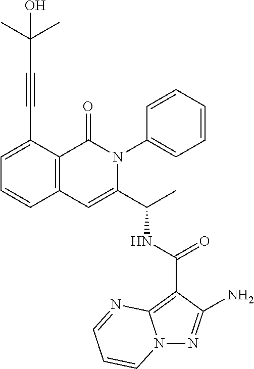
N12N=C(N)C(C(NC(C3=CC4=C(C(=O)N3C3=CC=CC=C3)C(C#CC(C)(C)O)=CC=C4)C)=O)=C1N=CC=C2
